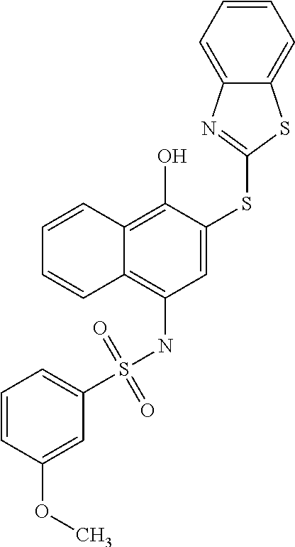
C1(S(NC2=C3C(=C(O)C(SC4=NC5=CC=CC=C5S4)=C2)C=CC=C3)(=O)=O)=CC=CC(OC)=C1
